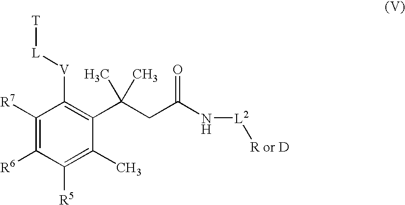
C1([R7])=C([R6])C([R5])=C(C)C(C(CC(=O)N[L2][R or D])(C)C)=C1[V][L][T]
